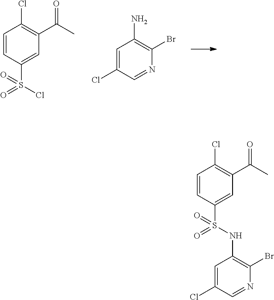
C1=C(Cl)C=NC(Br)=C1N.C1=CC(S(=O)(=O)Cl)=CC(C(C)=O)=C1Cl.C1=CC(S(=O)(=O)NC2=C(Br)N=CC(Cl)=C2)=CC(C(C)=O)=C1Cl
